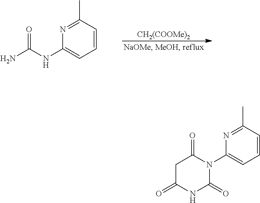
NC(NC1=CC=CC(C)=N1)=O.[CH2(COOMe)2].C1C(=O)NC(=O)N(C2=CC=CC(C)=N2)C1=O
